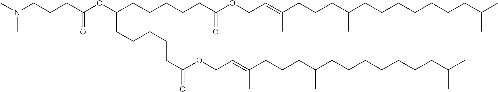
N(CCCC(OC(CCCCCC(OCC=C(CCCC(CCCC(CCCC(C)C)C)C)C)=O)CCCCCC(=O)OCC=C(CCCC(CCCC(CCCC(C)C)C)C)C)=O)(C)C
